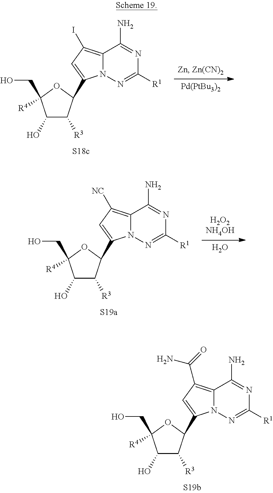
[Pd(PtBu3)2].C1(O)C([R3])C(C2=CC(I)=C3N2N=C([R1])N=C3N)OC1(CO)[R4].O.C1(O)C([R3])C(C2=CC([NC])=C3N2N=C([R1])N=C3N)OC1(CO)[R4].C1(O)C([R3])C(C2=CC(C(N)=O)=C3N2N=C([R1])N=C3N)OC1(CO)[R4]
